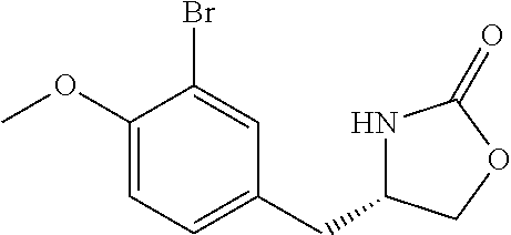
COC1=CC=C(CC2NC(=O)OC2)C=C1Br
